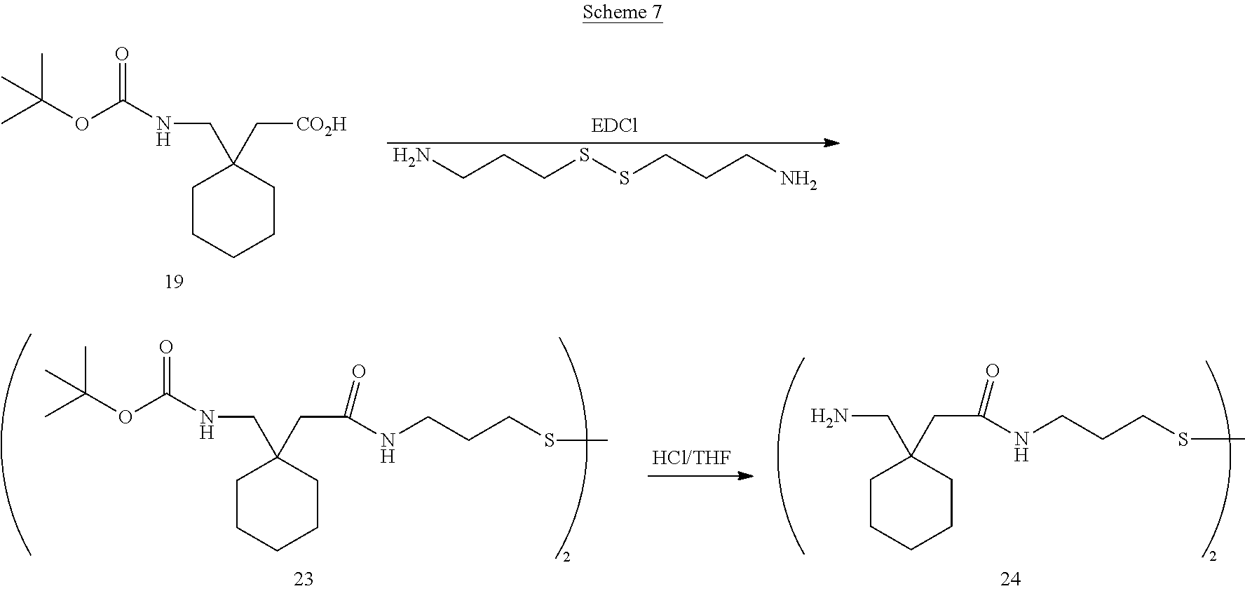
C1CCCCC1(C[CO2H])CNC(OC(C)(C)C)=O.C(CCSSCCCN)N.C1CCCCC1(CC(NCCCSC)=O)CNC(OC(C)(C)C)=O.C1CCCCC1(CC(NCCCSC)=O)CN
